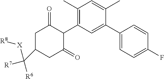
C1(C2=CC(C3C(=O)CC(C([R6])([R7])[X][R8])CC3=O)=C(C)C=C2C)=CC=C(F)C=C1
